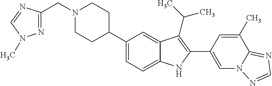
N1(CC2=NN(C)C=N2)CCC(C2=CC=C3C(=C2)C(C(C)C)=C(C2=CN4C(=NC=N4)C(C)=C2)N3)CC1
